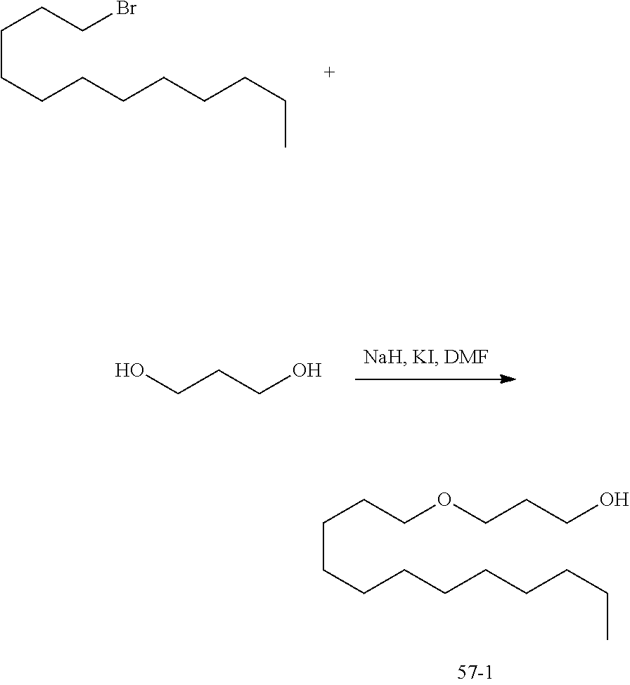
OCCCO.C(CCCCCCC)CCCCBr.C(CCCCCCC)CCCCOCCCO
